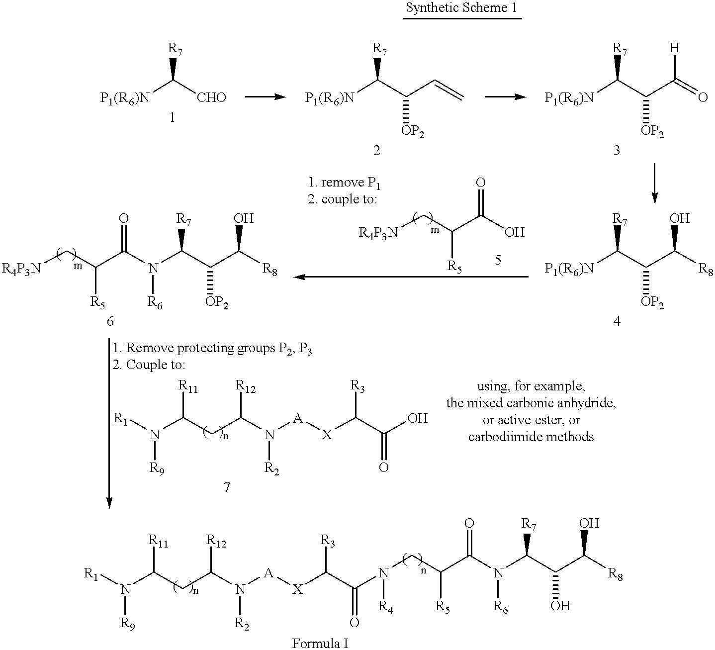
[P1(R6)N]C([CHO])[R7].[P1(R6)N]C(C(C=C)[OP2])[R7].[P1(R6)N]C(C(C(=O)[H])[OP2])[R7].[P1(R6)N]C(C(C([R8])O)[OP2])[R7].[R4P3N]CC(C(O)=O)[R5].[R4P3N]CC(C(N(C(C(C([R8])O)[OP2])[R7])[R6])=O)[R5].[Synthetic Scheme 1].C(CC(N([A][X]C(C(O)=O)[R3])[R2])[R12])(N([R1])[R9])[R11].C(CC(N([A][X]C(C(N(CC(C(N(C(C(O)C([R8])O)[R7])[R6])=O)[R5])[R4])=O)[R3])[R2])[R12])(N([R1])[R9])[R11]
